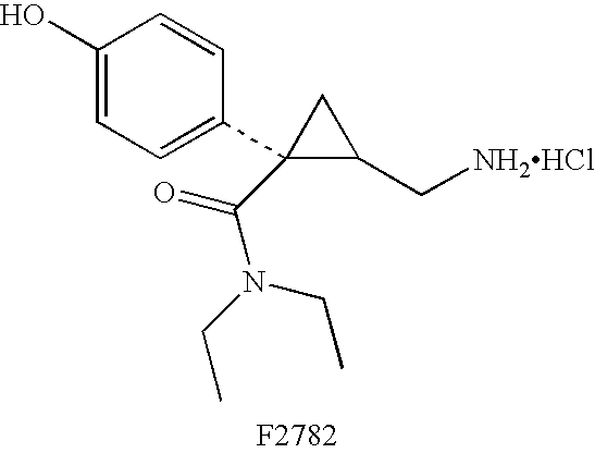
C1(O)=CC=C(C2(C(=O)N(CC)CC)C(C[NH2HCl])C2)C=C1
